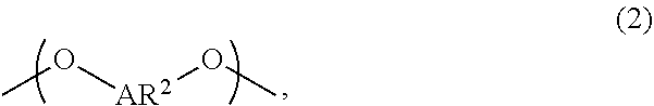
CO[AR2]OC
